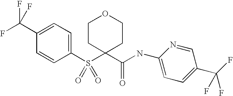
C1=CC(S(C2(C(NC3=CC=C(C(F)(F)F)C=N3)=O)CCOCC2)(=O)=O)=CC=C1C(F)(F)F
